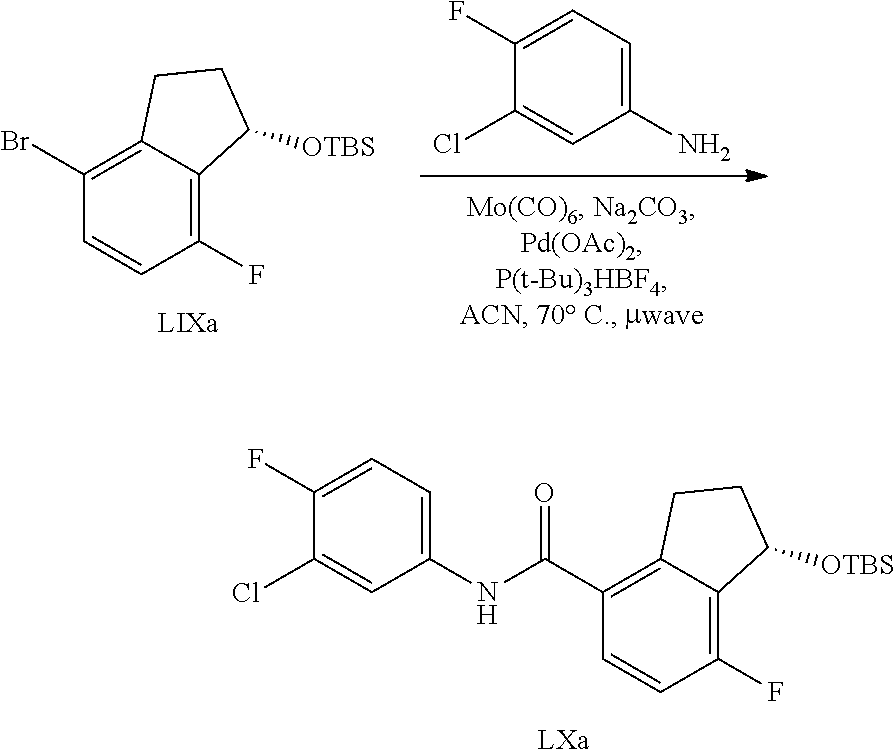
[LXa].C(C1=C2C(=C(F)C=C1)C([OTBS])CC2)(NC1=CC=C(F)C(Cl)=C1)=O.BrC1=C2C(=C(F)C=C1)C([OTBS])CC2.C1(Cl)=CC(N)=CC=C1F.[LIXa]
